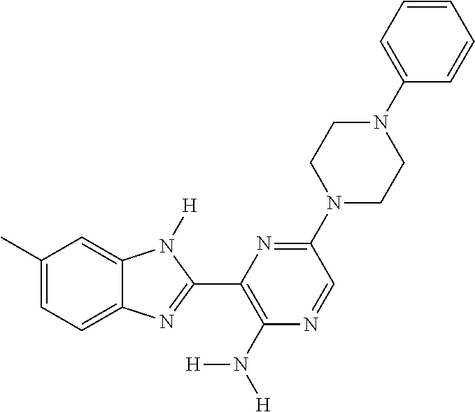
C1(C)=CC=C2C(=C1)N([H])C(C1=C(N([H])[H])N=CC(N3CCN(C4=CC=CC=C4)CC3)=N1)=N2
